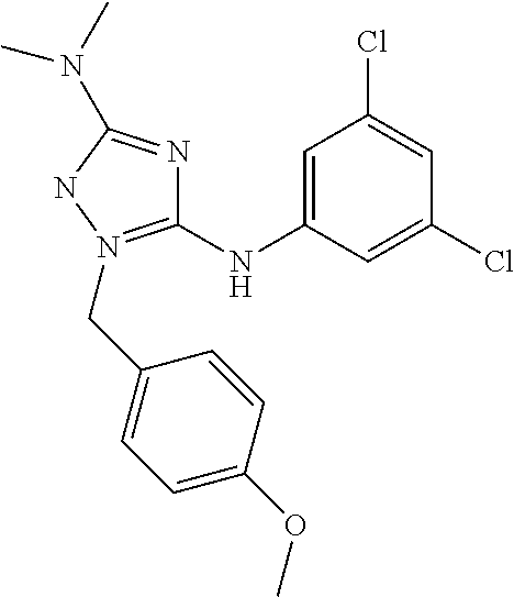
C1=C(NC2=N(CC3=CC=C(OC)C=C3)NC(N(C)C)=N2)C=C(Cl)C=C1Cl
